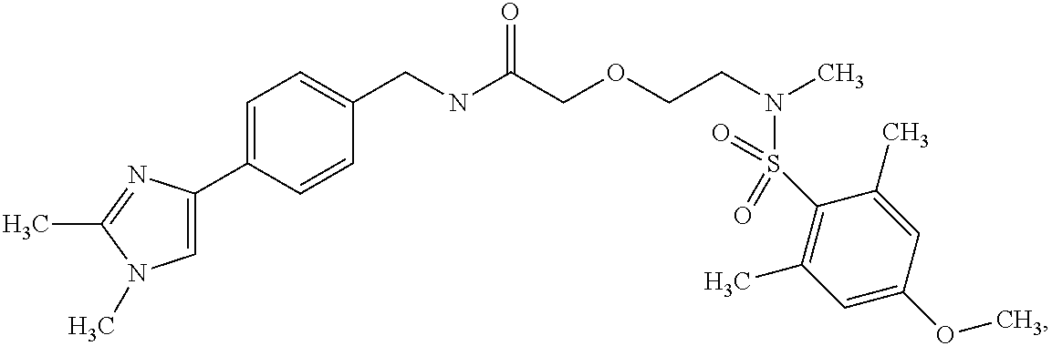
C1=C(C2=CN(C)C(C)=N2)C=CC(CNC(COCCN(C)S(C2=C(C)C=C(OC)C=C2C)(=O)=O)=O)=C1
